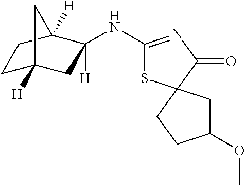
C1C2([H])CC(NC3=NC(=O)C4(S3)CCC(OC)C4)([H])C([H])(C1)C2
